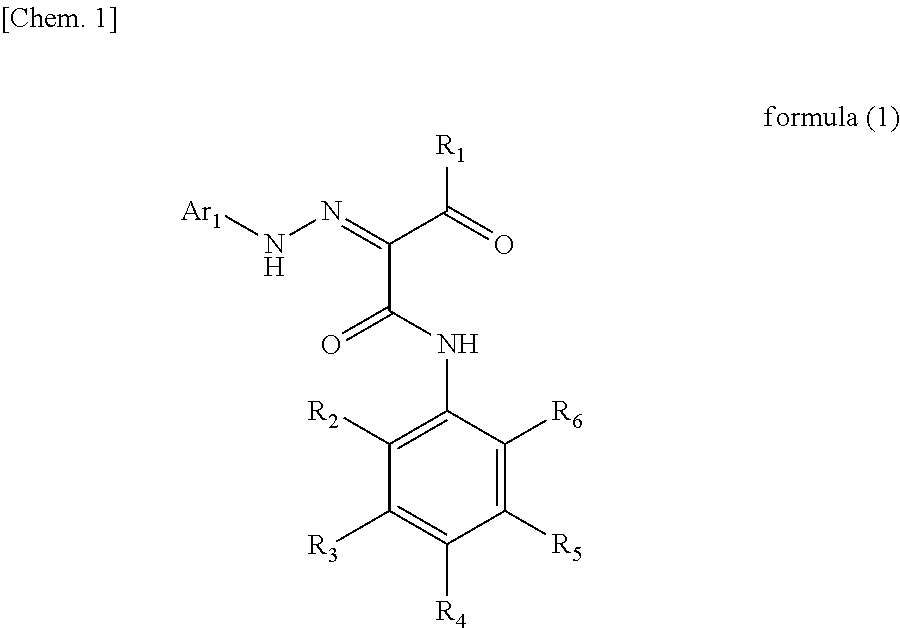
[Ar1]NN=C(C(=O)[R1])C(NC1=C([R2])C([R3])=C([R4])C([R5])=C1[R6])=O
